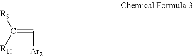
C(=C[Ar2])([R10])[R9]
